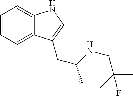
C1=CC=C2C(=C1)NC=C2CC(NCC(C)(F)C)C
